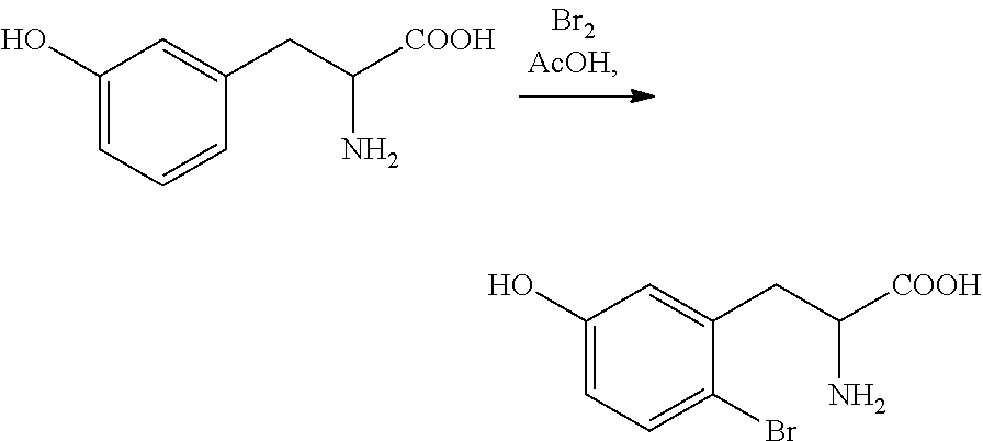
C1(O)=CC=CC(CC([COOH])N)=C1.C1(O)=CC=C(Br)C(CC([COOH])N)=C1
